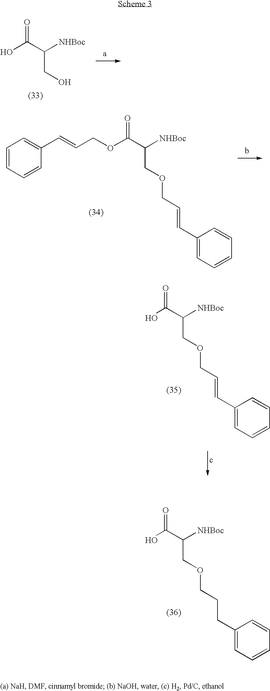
OC(=O)C(CO)[NHBoc].C1=CC=CC(C=CCOC(C([NHBoc])COCC=CC2=CC=CC=C2)=O)=C1.OC(C([NHBoc])COCC=CC1=CC=CC=C1)=O.OC(C([NHBoc])COCCCC1=CC=CC=C1)=O
